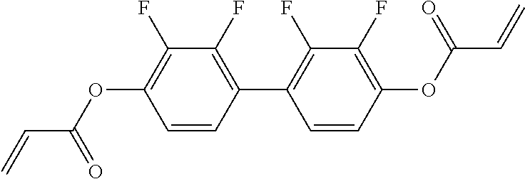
C1=CC(C2=C(F)C(F)=C(OC(C=C)=O)C=C2)=C(F)C(F)=C1OC(C=C)=O
